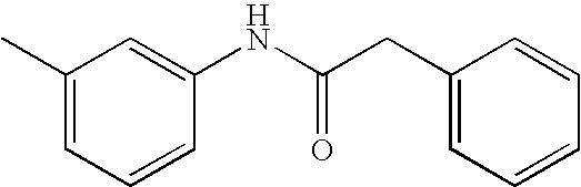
C1=CC(NC(CC2=CC=CC=C2)=O)=CC(C)=C1
